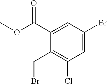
BrC1=CC(Cl)=C(CBr)C(C(OC)=O)=C1
